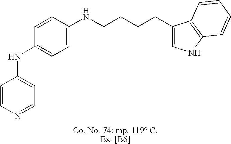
C1=CN=CC=C1NC1=CC=C(NCCCCC2=CNC3=C2C=CC=C3)C=C1
